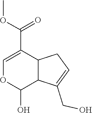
C1(C(OC)=O)=COC(O)C2C1CC=C2CO
